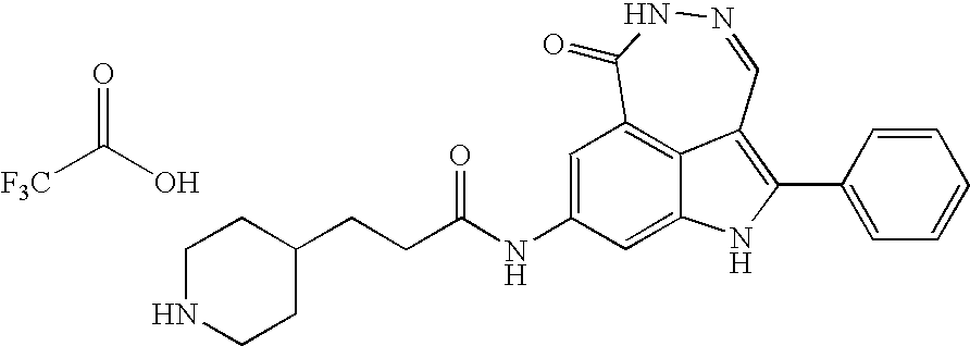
N1=CC2=C(C3=CC=CC=C3)NC3=CC(NC(=O)CCC4CCNCC4)=CC(=C23)C(=O)N1.[F3C]C(O)=O
